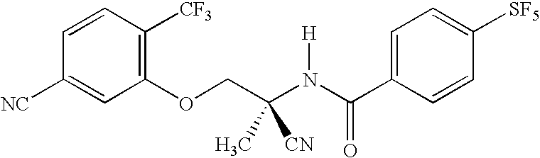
C1(OCC(N(C(C2=CC=C([SF5])C=C2)=O)[H])(C)[CN])=C([CF3])C=CC([NC])=C1
